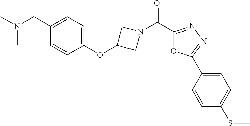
N(C)(C)CC1=CC=C(OC2CN(C(C3=NN=C(C4=CC=C(SC)C=C4)O3)=O)C2)C=C1
